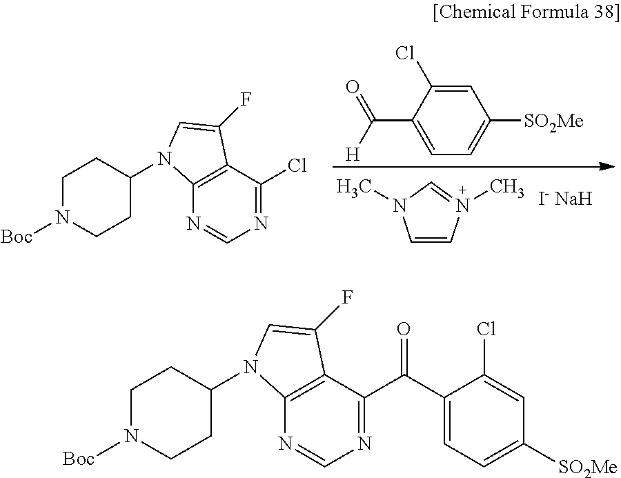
C1=CN(C)=CN1C.[I- NaH].C1=C(Cl)C(C([H])=O)=CC=C1[SO2Me].N1=C(Cl)C2=C(N=C1)N(C1CCN([Boc])CC1)C=C2F.N1=C(C(C2=CC=C([SO2Me])C=C2Cl)=O)C2=C(N=C1)N(C1CCN([Boc])CC1)C=C2F
